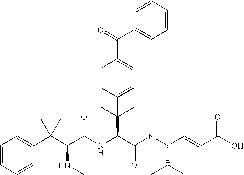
C1=CC=CC(C(C(C(NC(C(N(C(C=C(C(O)=O)C)C(C)C)C)=O)C(C)(C)C2=CC=C(C(=O)C3=CC=CC=C3)C=C2)=O)NC)(C)C)=C1
